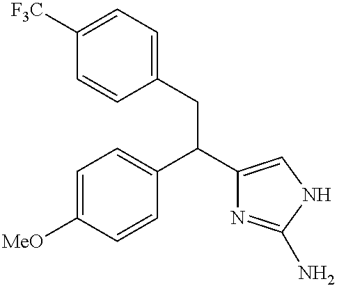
C1(C(C2=CC=C([MeO])C=C2)CC2=CC=C([F3C])C=C2)=CNC(N)=N1
